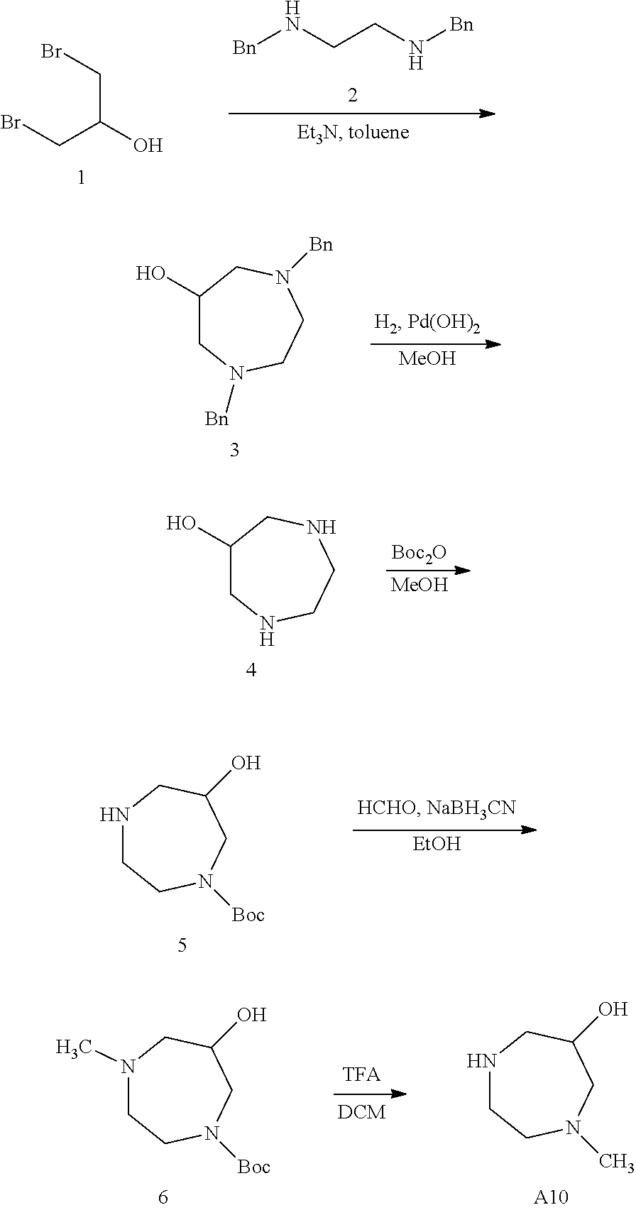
C(C(O)CBr)Br.[Bn]NCCN[Bn].C1(O)CN([Bn])CCN([Bn])C1.[MeOH].C1(O)CNCCNC1.[Boc2O].[MeOH].N1CCN([Boc])CC(O)C1.[EtOH].N1(C)CCN([Boc])CC(O)C1.N1CCN(C)CC(O)C1.[A10]
